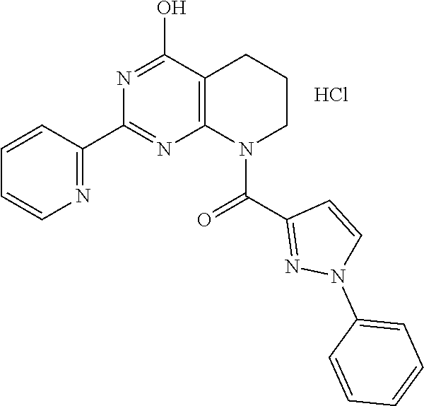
C1=CC(C2=NC3=C(C(O)=N2)CCCN3C(C2=NN(C3=CC=CC=C3)C=C2)=O)=NC=C1.Cl
